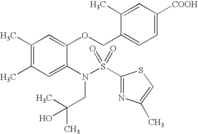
C1(C)=C(C)C=C(N(S(C2=NC(C)=CS2)(=O)=O)CC(C)(C)O)C(OCC2=CC=C([COOH])C=C2C)=C1
